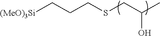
[(MeO)3Si]CCCSCC(C)O
